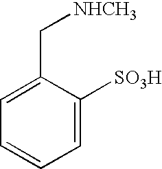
C1=C([SO3H])C(C[NHCH3])=CC=C1
